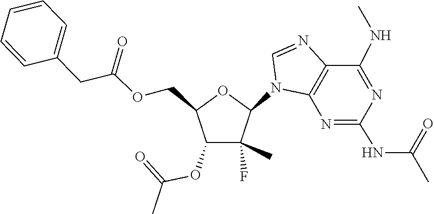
C1=NC2=C(N1C1C(C)(F)C(OC(=O)C)C(COC(CC3=CC=CC=C3)=O)O1)N=C(NC(=O)C)N=C2NC
